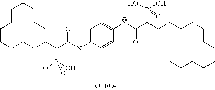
C(CCCCCC(C(NC1=CC=C(NC(C(CCCCCCCCCCCC)P(O)(O)=O)=O)C=C1)=O)P(O)(O)=O)CCCCCC
